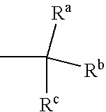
C([Rc])(C)([Ra])[Rb]
